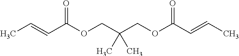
C(=CC(OCC(COC(C=CC)=O)(C)C)=O)C
